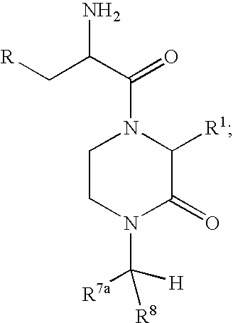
NC(C[R])C(N1CCN(C([R7a])([H])[R8])C(=O)C1[R1])=O
